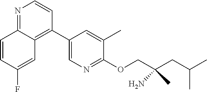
C12=C(C3=CN=C(OCC(CC(C)C)(C)N)C(C)=C3)C=CN=C1C=CC(F)=C2
